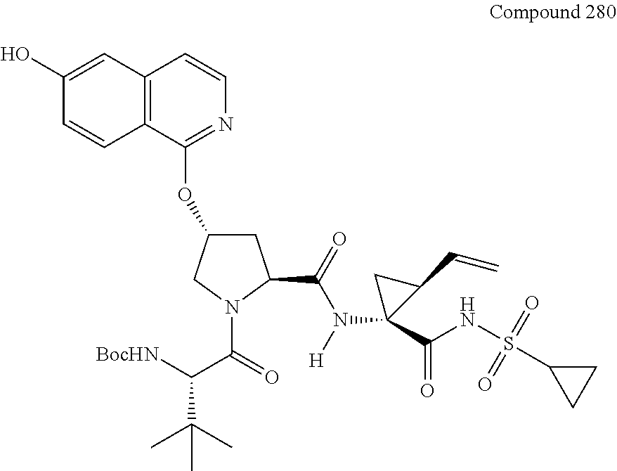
[BocHN]C(C(=O)N1C(C(=O)N([H])C2(C(NS(C3CC3)(=O)=O)=O)C(C=C)C2)CC(OC2=NC=CC3=C2C=CC(O)=C3)C1)C(C)(C)C
